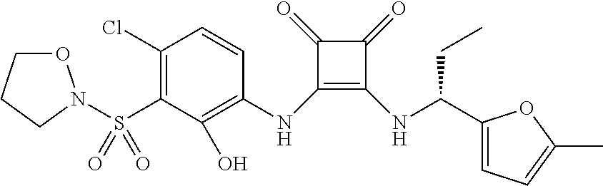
C1(Cl)=C(S(=O)(=O)N2OCCC2)C(O)=C(NC2=C(NC(CC)C3=CC=C(C)O3)C(=O)C2=O)C=C1
